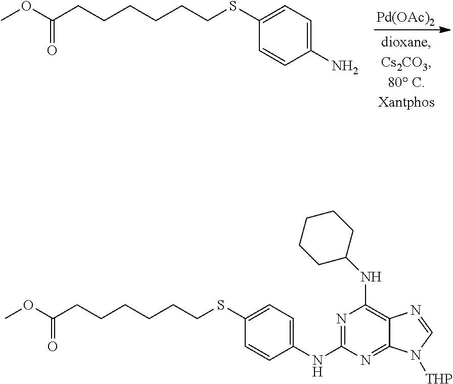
[Pd(OAc)2].C1(N)=CC=C(SCCCCCCC(OC)=O)C=C1.C1=C(NC2=NC(NC3CCCCC3)=C3C(=N2)N([THP])C=N3)C=CC(SCCCCCCC(OC)=O)=C1
